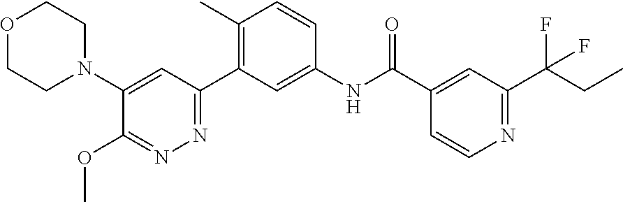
O1CCN(C2=CC(C3=C(C)C=CC(NC(C4=CC(C(CC)(F)F)=NC=C4)=O)=C3)=NN=C2OC)CC1
